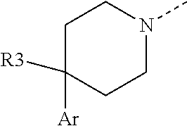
C1C([Ar])([R3])CCN(C)C1
